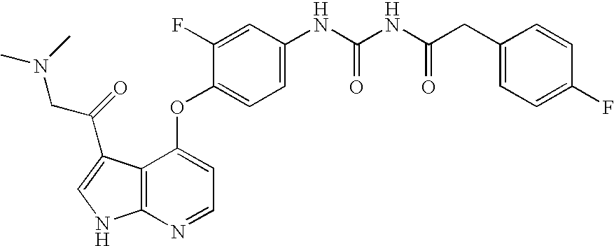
C1=C(F)C(OC2=CC=NC3=C2C(C(CN(C)C)=O)=CN3)=CC=C1NC(NC(CC1=CC=C(F)C=C1)=O)=O
